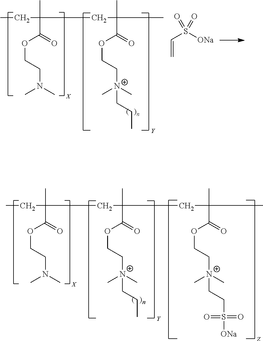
CCC(CC(C)(C)C(=O)OCC[N+](C)(C)CCC)(C)C(=O)OCCN(C)C.C(=C)S([ONa])(=O)=O.CCC(CC(C)(C(=O)OCC[N+](C)(C)CCC)CC(C)(C)C(=O)OCC[N+](C)(C)CCS([ONa])(=O)=O)(C)C(=O)OCCN(C)C
